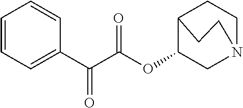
C1=CC=C(C(C(=O)OC2C3CCN(C2)CC3)=O)C=C1
